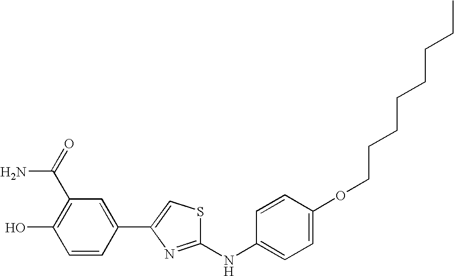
C1=C(OCCCCCCCC)C=CC(NC2=NC(C3=CC(C(=O)N)=C(O)C=C3)=CS2)=C1
